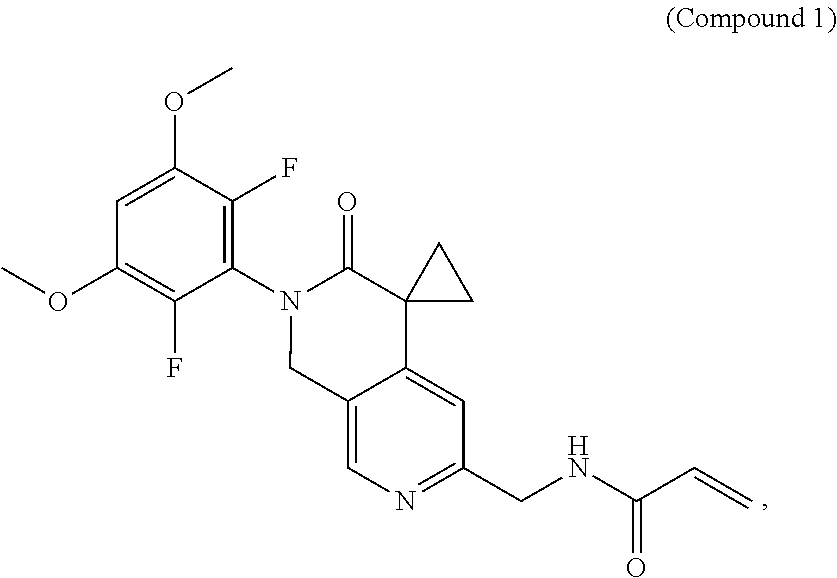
C1=C(OC)C(F)=C(N2C(=O)C3(C4=CC(CNC(C=C)=O)=NC=C4C2)CC3)C(F)=C1OC
